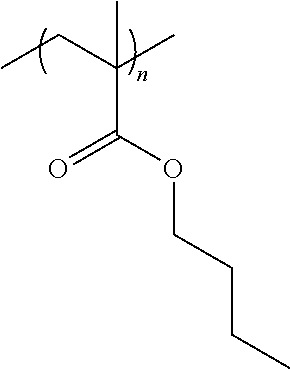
C(C(OCCCC)=O)(C)(CC)C
